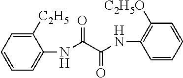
C1=CC=C([C2H5])C(NC(C(NC2=C([C2H5O])C=CC=C2)=O)=O)=C1
